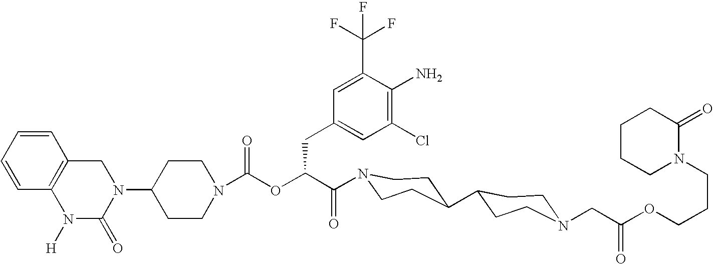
N1(C2CCN(C(OC(C(=O)N3CCC(C4CCN(CC(OCCCN5C(=O)CCCC5)=O)CC4)CC3)CC3=CC(Cl)=C(N)C(C(F)(F)F)=C3)=O)CC2)CC2=C(N([H])C1=O)C=CC=C2
